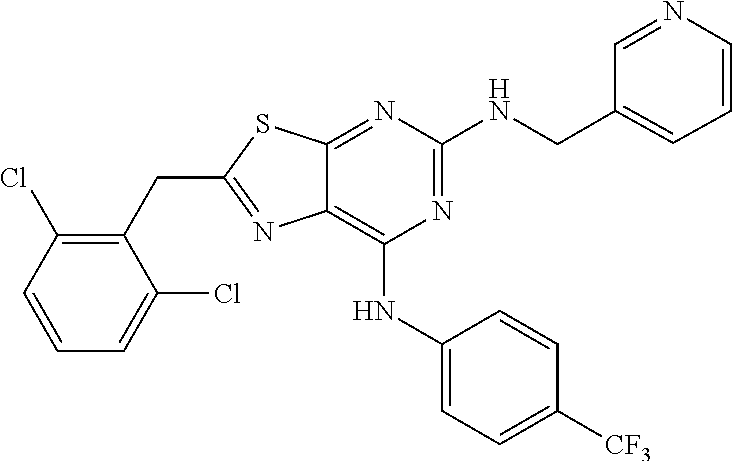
C1(CC2=NC3=C(NC4=CC=C([CF3])C=C4)N=C(NCC4=CC=CN=C4)N=C3S2)=C(Cl)C=CC=C1Cl
